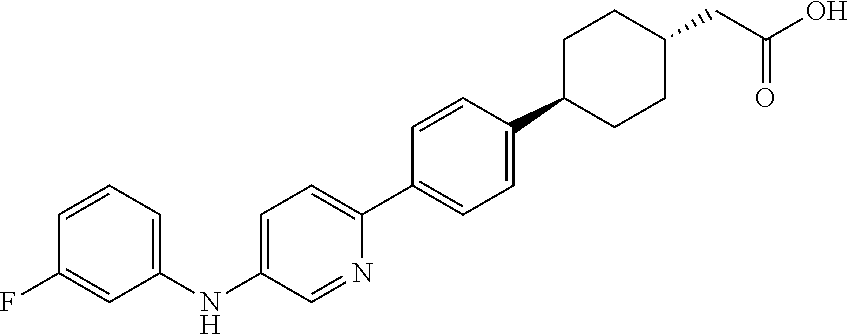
C1=C(NC2=CC=CC(F)=C2)C=NC(C2=CC=C(C3CCC(CC(O)=O)CC3)C=C2)=C1
